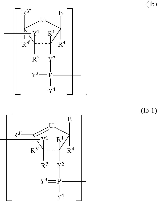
C1([Y1]C)([R5])C([R1])([Y2]P([Y4])(C)=[Y3])C(B)([R4])[U]=C1([R3])[R3].C1([Y1]C)([R5])C([R1])([Y2]P([Y4])(C)=[Y3])C(B)([R4])[U]C1([R3])[R3]
